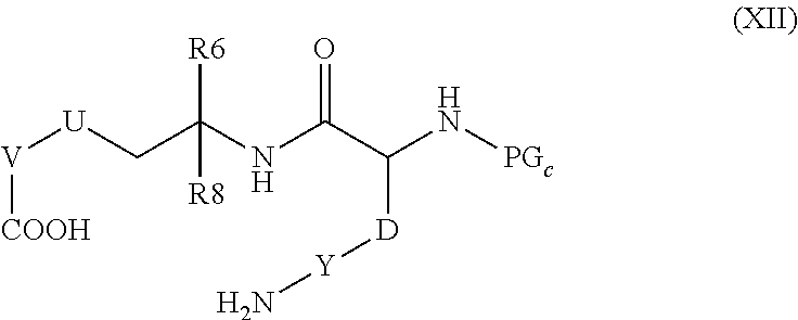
[V]([COOH])[U]CC(NC(C(N[PGc])[D][Y]N)=O)([R6])[R8]
